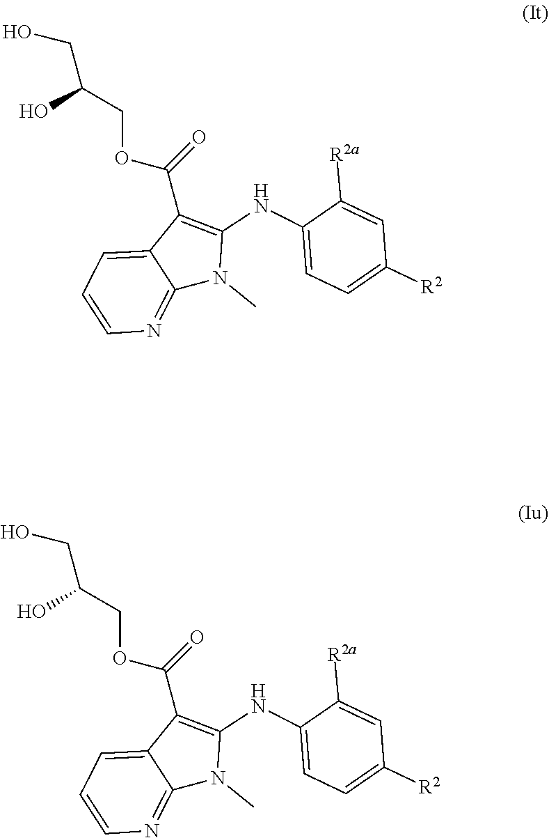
C(OC(=O)C1=C(NC2=CC=C([R2])C=C2[R2a])N(C)C2=NC=CC=C12)C(O)CO.C(OC(=O)C1=C(NC2=CC=C([R2])C=C2[R2a])N(C)C2=NC=CC=C12)C(O)CO
